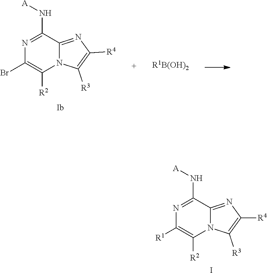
N12C([R3])=C([R4])N=C1C(N[A])=NC(Br)=C2[R2].[Ib].[R1B(OH)2].C12=NC([R4])=C([R3])N1C([R2])=C([R1])N=C2N[A].I
